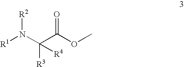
[R1]N(C(C(=O)OC)([R3])[R4])[R2]
